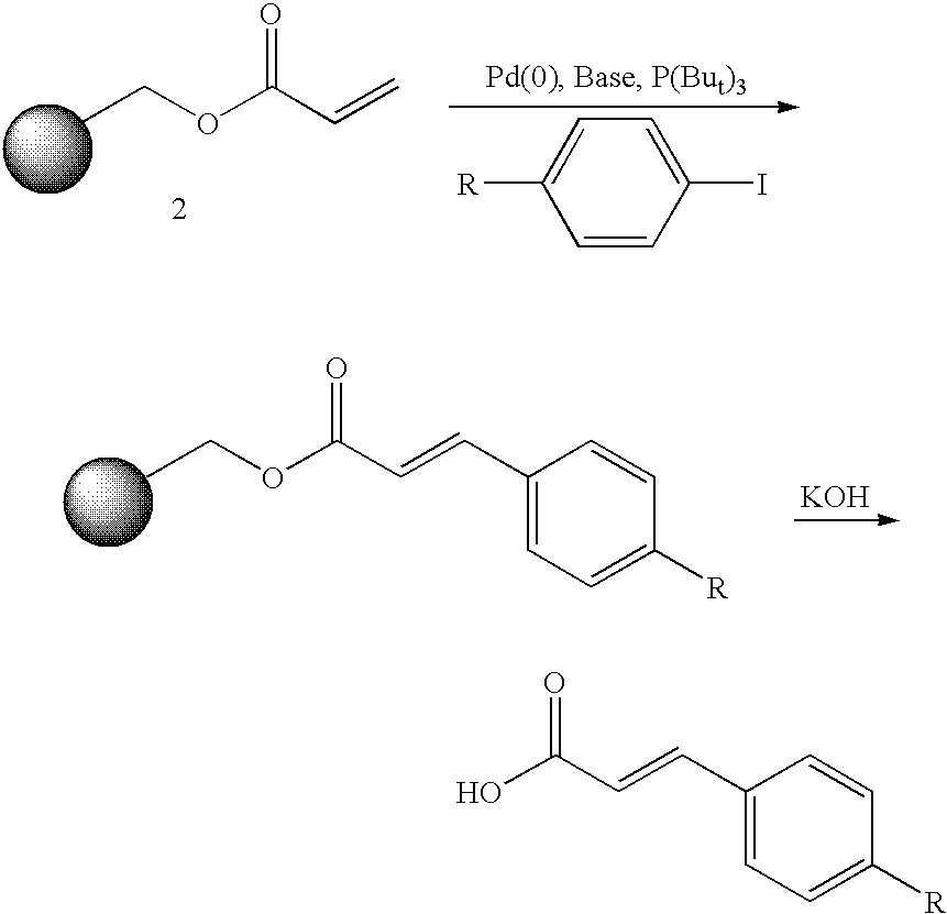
CCOC(C=C)=O.C1=CC(I)=CC=C1[R].CCOC(C=CC1=CC=C([R])C=C1)=O.[KOH].OC(C=CC1=CC=C([R])C=C1)=O
